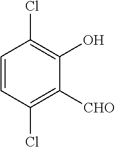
C1=CC(Cl)=C([CHO])C(O)=C1Cl
